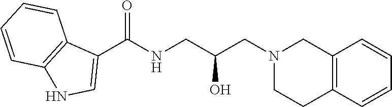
C1(C(NCC(CN2CCC3=C(C2)C=CC=C3)O)=O)=CNC2=C1C=CC=C2
